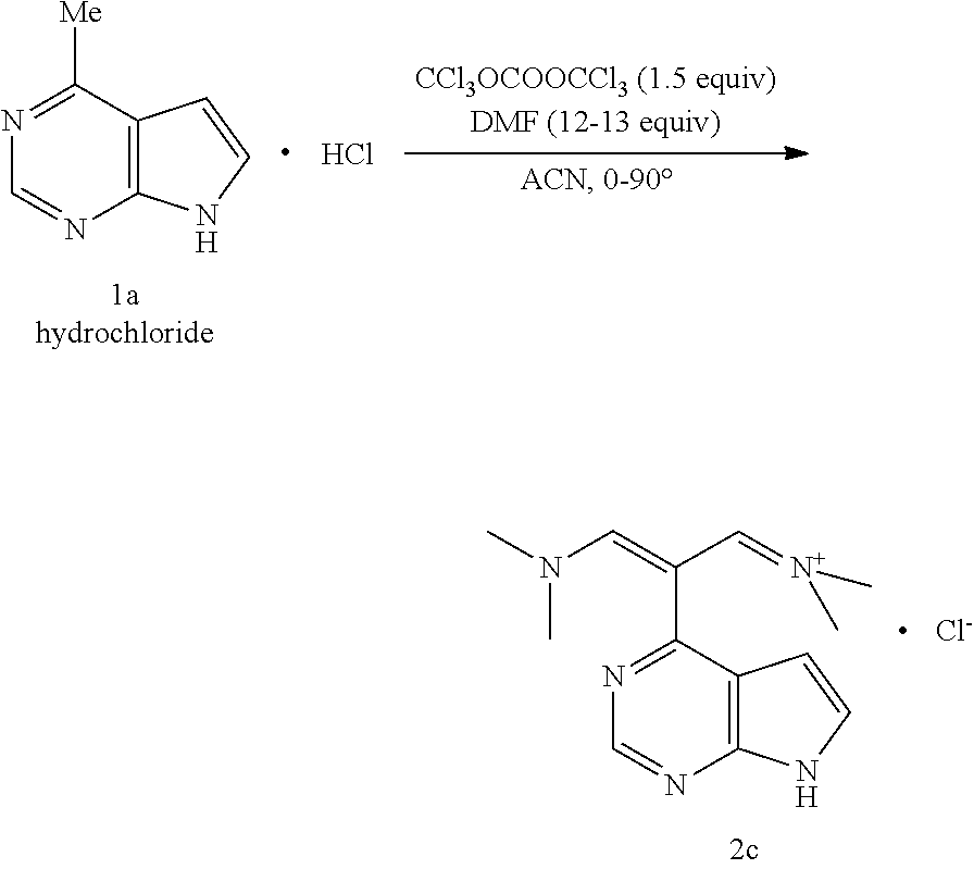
C1=NC2=C(C(C(=CN(C)C)C=[N+](C)C)=N1)C=CN2.[Cl-].C1=NC2=C(C([Me])=N1)C=CN2.Cl
